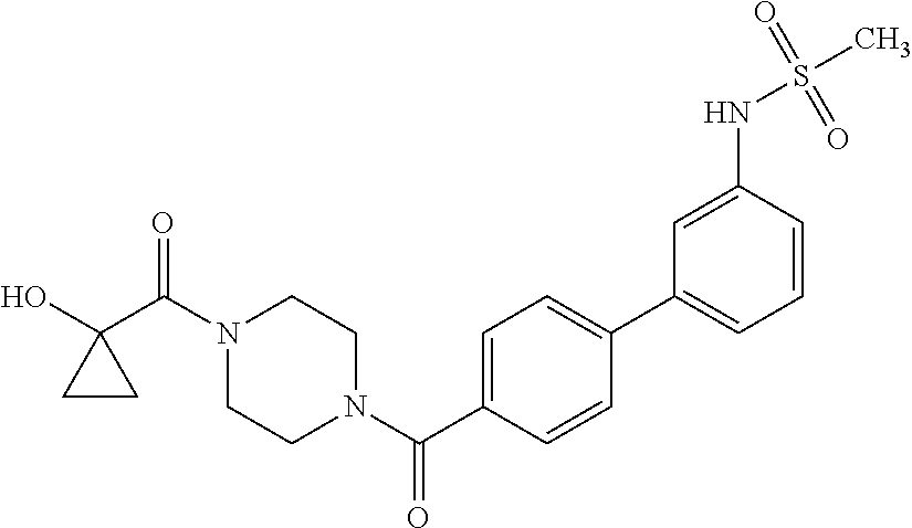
OC1(C(N2CCN(C(=O)C3=CC=C(C4=CC=CC(NS(C)(=O)=O)=C4)C=C3)CC2)=O)CC1
